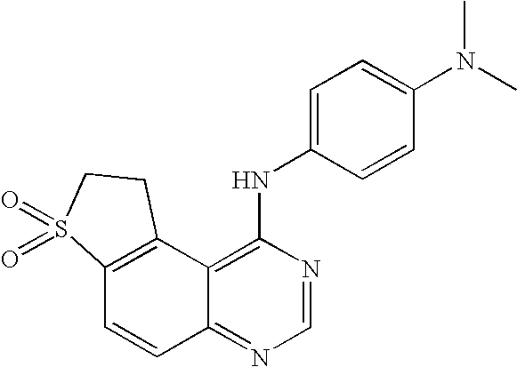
C12=C(C3=C(NC4=CC=C(N(C)C)C=C4)N=CN=C3C=C1)CCS2(=O)=O
